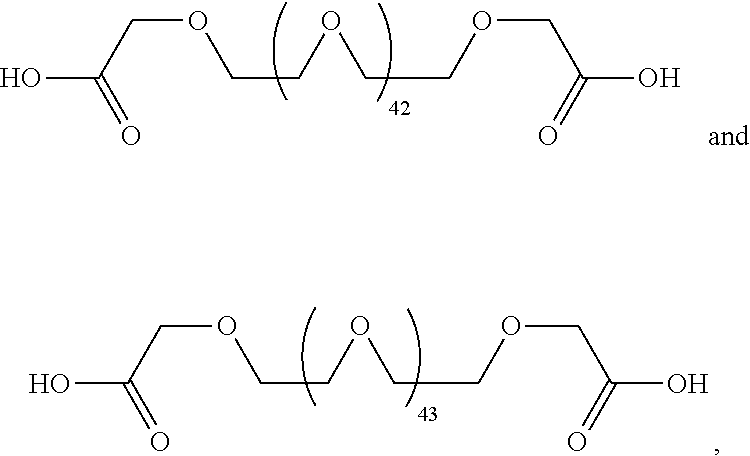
OC(COCCOCCOCC(O)=O)=O.OC(COCCOCCOCC(O)=O)=O
